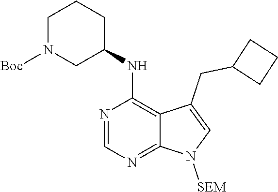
N1=CN=C2C(=C1NC1CCCN([Boc])C1)C(CC1CCC1)=CN2[SEM]
